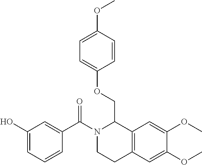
C1(C(N2CCC3=C(C2COC2=CC=C(OC)C=C2)C=C(OC)C(OC)=C3)=O)=CC(O)=CC=C1
